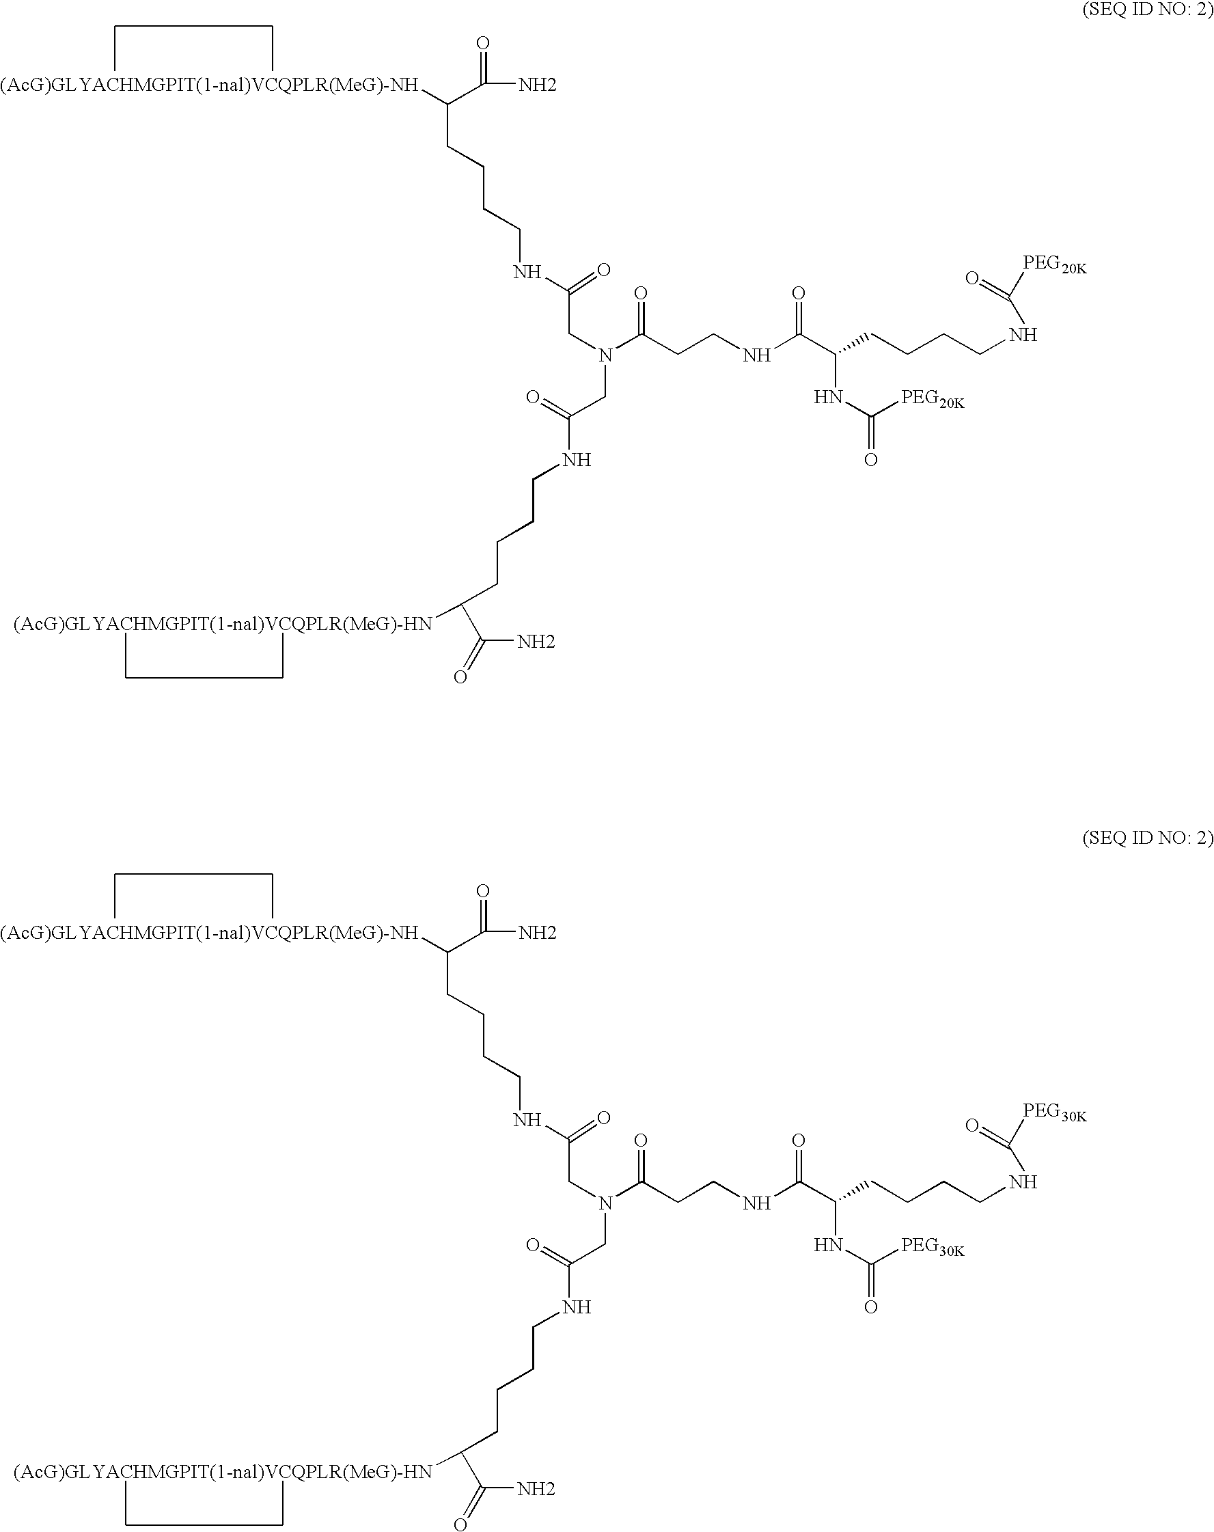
C(CCCCNC(CN(CC(=O)NCCCCC(C(=O)N)[(AcG)GLYACHMGPIT(1-nal)VCQPLR(MeG)-HN])C(CCNC(C(CCCCNC([PEG20K])=O)NC(=O)[PEG20K])=O)=O)=O)(C(=O)N)[(AcG)GLYACHMGPIT(1-nal)VCQPLR(MeG)-NH].C(CCCCNC(CN(CC(=O)NCCCCC(C(=O)N)[(AcG)GLYACHMGPIT(1-nal)VCQPLR(MeG)-HN])C(CCNC(C(CCCCNC([PEG30K])=O)NC(=O)[PEG30K])=O)=O)=O)(C(=O)N)[(AcG)GLYACHMGPIT(1-nal)VCQPLR(MeG)-NH]
